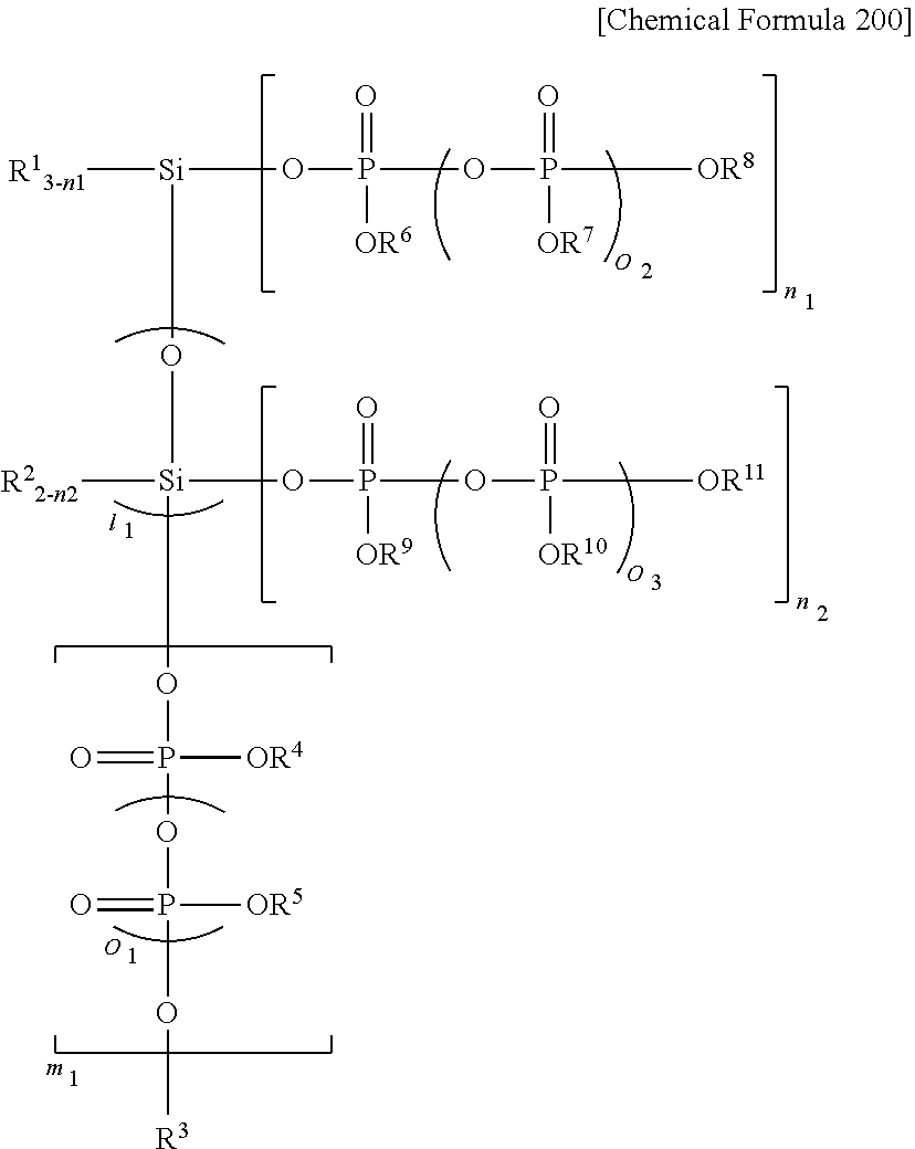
[R13-n1][Si](O[Si]([R22-n2])(OP(OP([OR11])(=O)[OR10])(=O)[OR9])OP(OP(O[R3])([OR5])=O)([OR4])=O)OP(OP([OR8])(=O)[OR7])(=O)[OR6]
